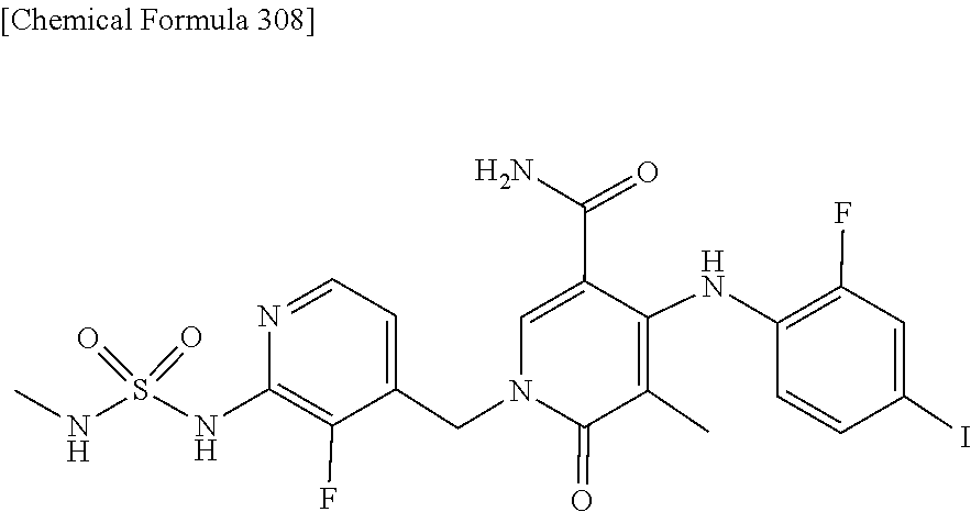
C1=C(C(N)=O)C(NC2=C(F)C=C(I)C=C2)=C(C)C(=O)N1CC1=CC=NC(NS(=O)(=O)NC)=C1F
